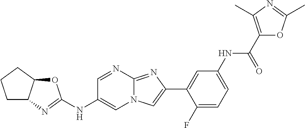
C1=NC2=NC(C3=CC(NC(C4=C(C)N=C(C)O4)=O)=CC=C3F)=CN2C=C1NC1=NC2C(O1)CCC2
